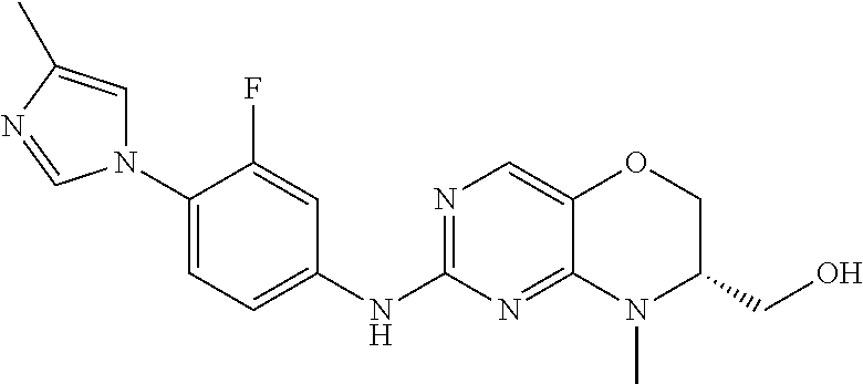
N1(C2=CC=C(NC3=NC=C4C(=N3)N(C)C(CO)CO4)C=C2F)C=C(C)N=C1
